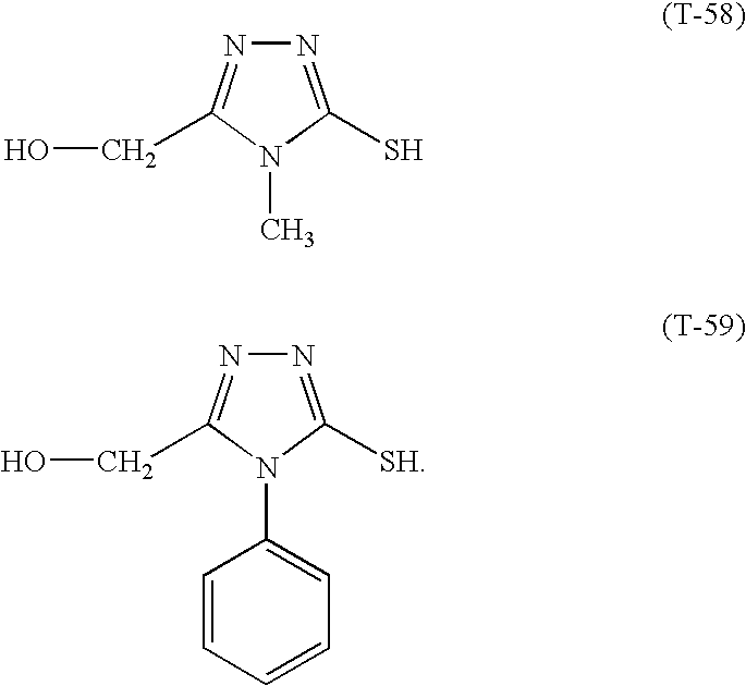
N1=C(S)N(C)C(CO)=N1.N1=C([SH])N(C2=CC=CC=C2)C(CO)=N1
